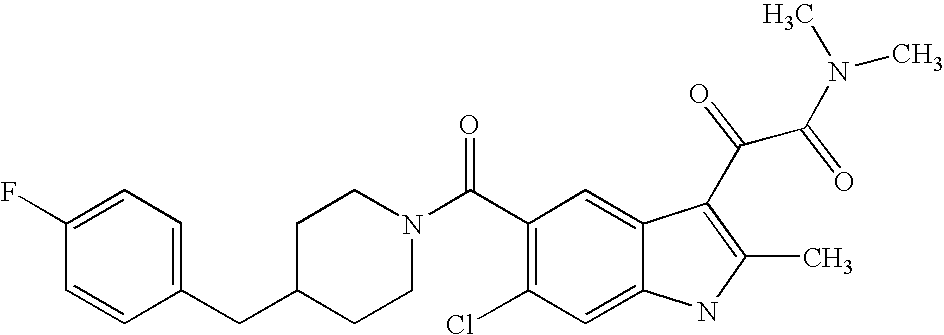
C1(F)=CC=C(CC2CCN(C(C3=C(Cl)C=C4C(=C3)C(C(C(N(C)C)=O)=O)=C(C)N4)=O)CC2)C=C1
